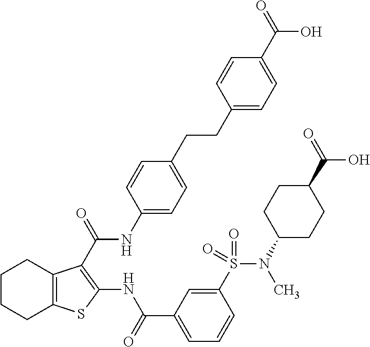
C1CCC2=C(C1)C(C(=O)NC1=CC=C(CCC3=CC=C(C(=O)O)C=C3)C=C1)=C(NC(C1=CC=CC(S(N(C3CCC(C(=O)O)CC3)C)(=O)=O)=C1)=O)S2
